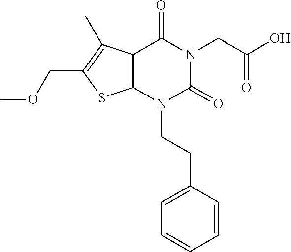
C12=C(N(CCC3=CC=CC=C3)C(=O)N(CC(O)=O)C1=O)SC(COC)=C2C
